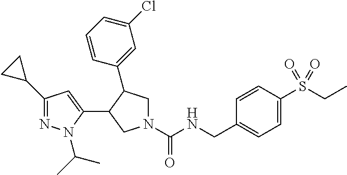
N1(C(NCC2=CC=C(S(CC)(=O)=O)C=C2)=O)CC(C2=CC(Cl)=CC=C2)C(C2=CC(C3CC3)=NN2C(C)C)C1
